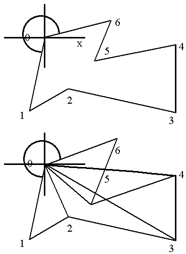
C1CCCCCC1.C123CC1CCC2C3
